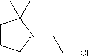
C1CCN(CCCl)C1(C)C
